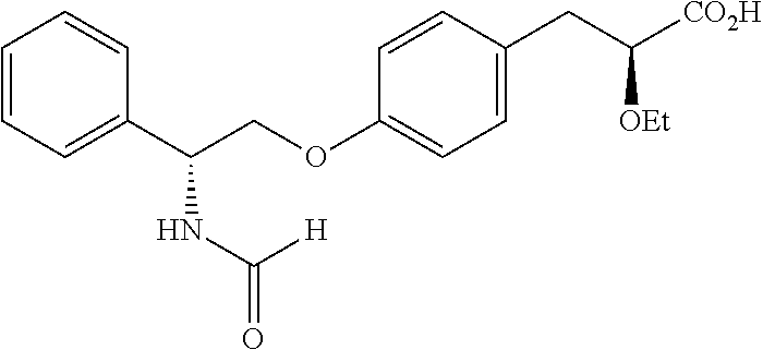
C1=CC=C(C(COC2=CC=C(CC([CO2H])[OEt])C=C2)NC(=O)[H])C=C1
